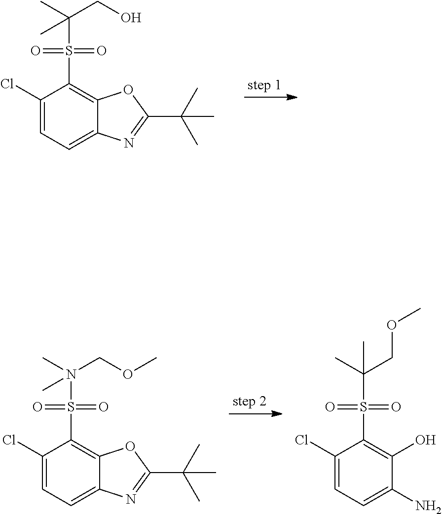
C1(Cl)=CC=C2C(=C1S(=O)(=O)C(C)(CO)C)OC(C(C)(C)C)=N2.C1(Cl)=CC=C2C(=C1S(=O)(=O)N(COC)(C)C)OC(C(C)(C)C)=N2.C1(Cl)=CC=C(N)C(O)=C1S(=O)(=O)C(COC)(C)C
